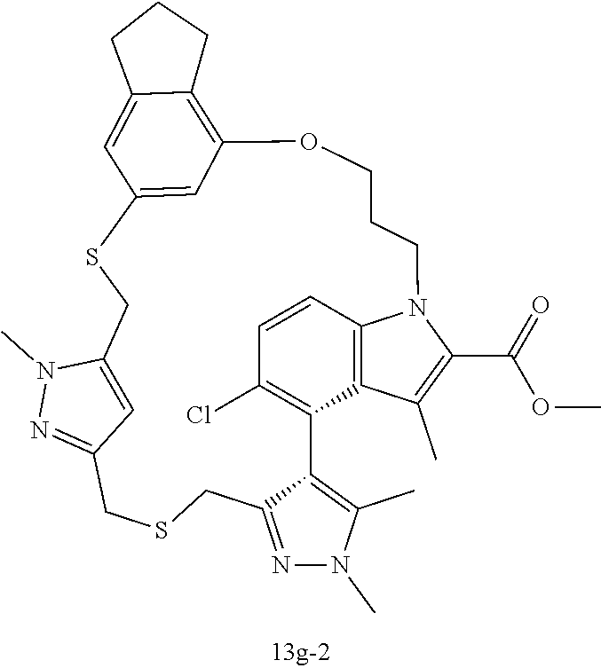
C1=CC2=C3C(=C1Cl)C1=C(C)N(C)N=C1CSCC1=NN(C)C(=C1)CSC1=CC(=C4C(=C1)CCC4)OCCCN2C(C(=O)OC)=C3C
